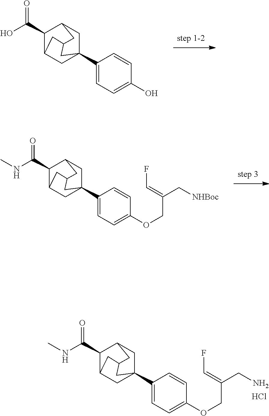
Cl.C1=C(C23CC4C(C(NC)=O)C(C2)CC(C4)C3)C=CC(OCC(=CF)CN)=C1.C1(C(O)=O)C2CC3(C4=CC=C(O)C=C4)CC1CC(C2)C3.C1=C(C23CC4C(C(NC)=O)C(C2)CC(C4)C3)C=CC(OCC(=CF)C[NHBoc])=C1
